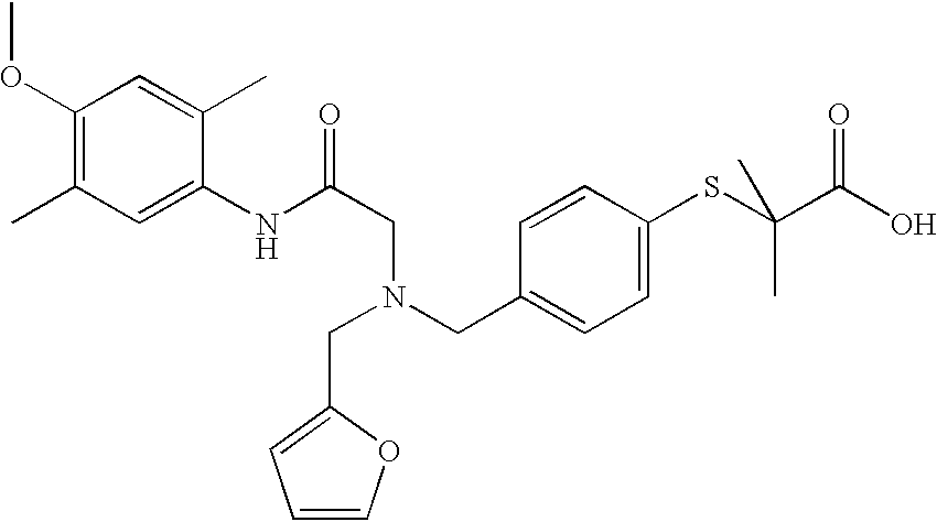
C1(OC)=C(C)C=C(NC(CN(CC2=CC=C(SC(C)(C(O)=O)C)C=C2)CC2=CC=CO2)=O)C(C)=C1
